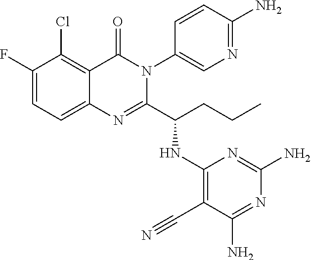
C1(F)=CC=C2C(=C1Cl)C(=O)N(C1=CN=C(N)C=C1)C(C(CCC)NC1=C(C#N)C(N)=NC(N)=N1)=N2
